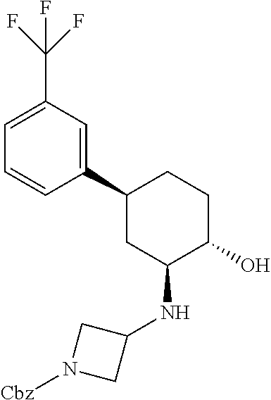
OC1CCC(C2=CC(C(F)(F)F)=CC=C2)CC1NC1CN([Cbz])C1
